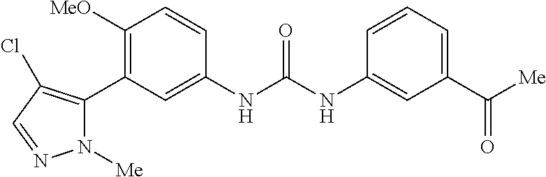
C1([MeO])=C(C2=C(Cl)C=NN2[Me])C=C(NC(NC2=CC(C([Me])=O)=CC=C2)=O)C=C1
